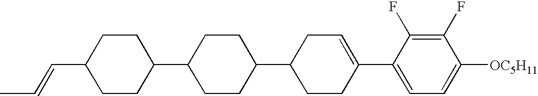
C1(F)=C(F)C(C2=CCC(C3CCC(C4CCC(C=CC)CC4)CC3)CC2)=CC=C1[OC5H11]
